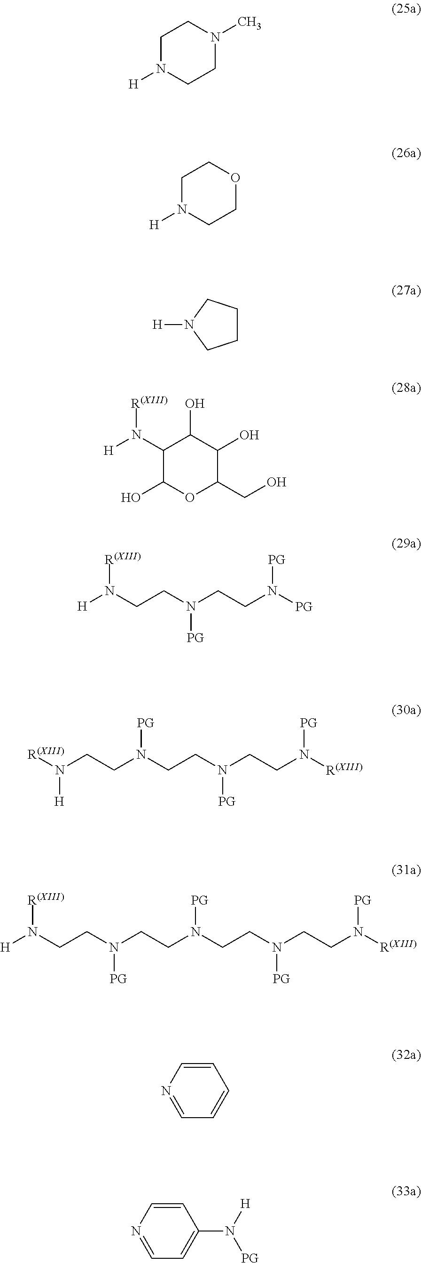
C1N([H])CCN(C)C1.C1N([H])CCOC1.C1CCN([H])C1.C1(N([R(XIII)])[H])C(O)OC(CO)C(O)C1O.C(CN([PG])CCN([PG])[PG])N([R(XIII)])[H].C(CN([PG])CCN([PG])[R(XIII)])N([PG])CCN([H])[R(XIII)].C(CN([PG])CCN([PG])[R(XIII)])N([PG])CCN([PG])CCN([R(XIII)])[H].C1=CN=CC=C1.C1=CN=CC=C1N([PG])[H]
